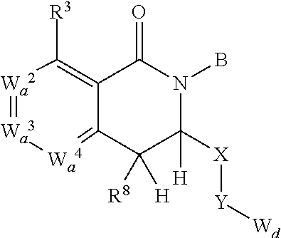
[Wa2]1=[Wa3][Wa4]=C2C(=C1[R3])C(=O)N(B)C([X][Y][Wd])([H])C2([R8])[H]
